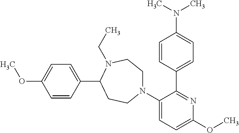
C1=CC(C2CCN(C3=CC=C(OC)N=C3C3=CC=C(N(C)C)C=C3)CCN2CC)=CC=C1OC
